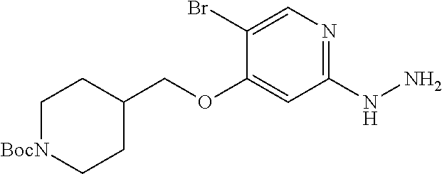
C1(OCC2CC[BocN]CC2)=CC(NN)=NC=C1Br
